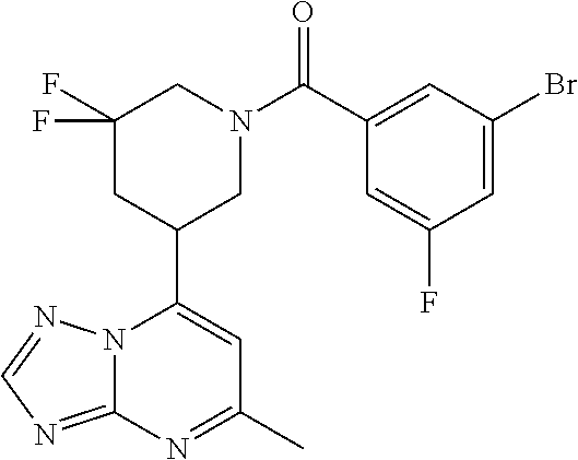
N12C(=NC=N1)N=C(C)C=C2C1CN(C(=O)C2=CC(Br)=CC(F)=C2)CC(F)(F)C1
